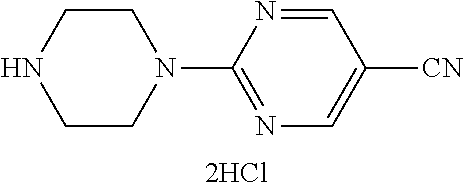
C1CN(C2=NC=C([CN])C=N2)CCN1
